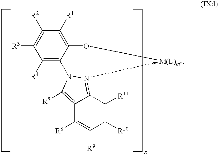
C1([R4])=C(N2N=C3C(=C2[R5])C([R8])=C([R9])C([R10])=C3[R11])C(O[M(L)m])=C([R1])C([R2])=C1[R3]
